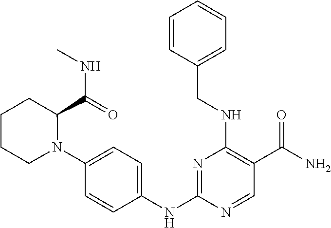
N1=C(NC2=CC=C(N3C(C(=O)NC)CCCC3)C=C2)N=CC(C(N)=O)=C1NCC1=CC=CC=C1
